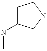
C1C(NC)CNC1
